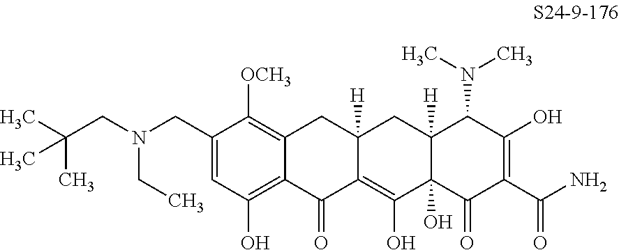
N(CC1=CC(O)=C2C(=C1[OCH3])CC1([H])C(=C(O)C3(O)C([H])(C1)C(N(C)C)C(O)=C(C(N)=O)C3=O)C2=O)(CC(C)(C)C)CC
